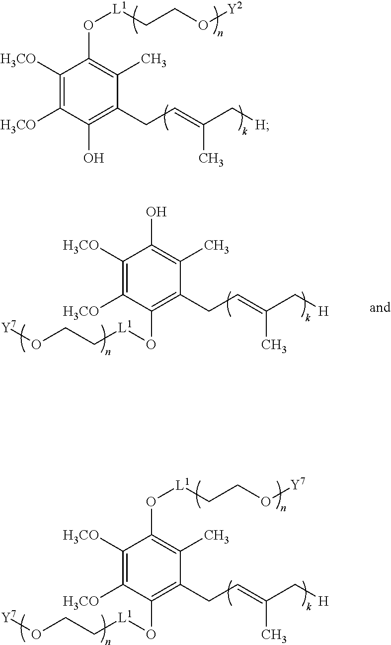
C1([H3CO])=C([H3CO])C(O)=C(CC=C(C[H])C)C(C)=C1O[L1]CCO[Y2].C1([H3CO])=C([H3CO])C(O[L1]CCO[Y7])=C(CC=C(C[H])C)C(C)=C1O.C1([H3CO])=C([H3CO])C(O[L1]CCO[Y7])=C(CC=C(C[H])C)C(C)=C1O[L1]CCO[Y7]
